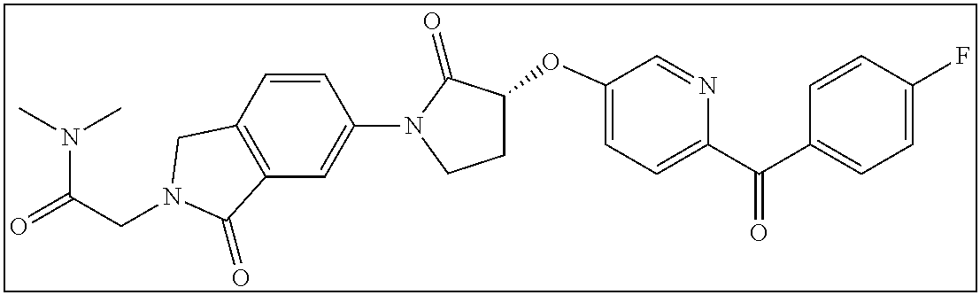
C(CN1CC2=C(C=C(N3C(=O)C(OC4=CC=C(C(C5=CC=C(F)C=C5)=O)N=C4)CC3)C=C2)C1=O)(=O)N(C)C
